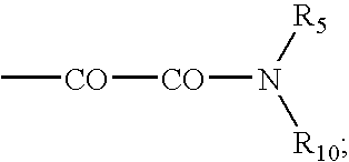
[CO]([CO]N([R10])[R5])C
